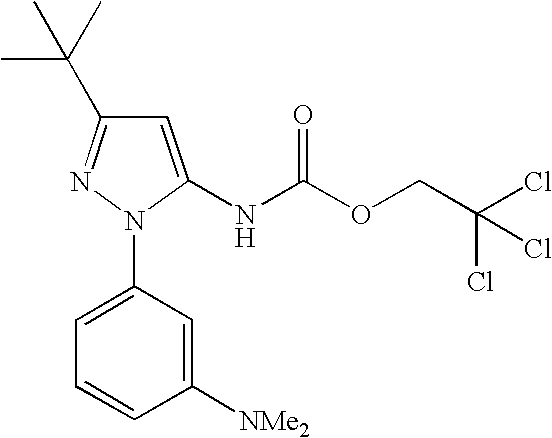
N(C(OCC(Cl)(Cl)Cl)=O)C1=CC(C(C)(C)C)=NN1C1=CC=CC([NMe2])=C1
